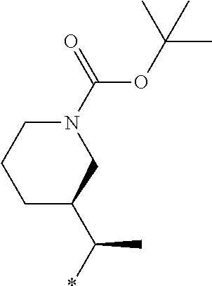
C(C)(*)C1CN(C(OC(C)(C)C)=O)CCC1
